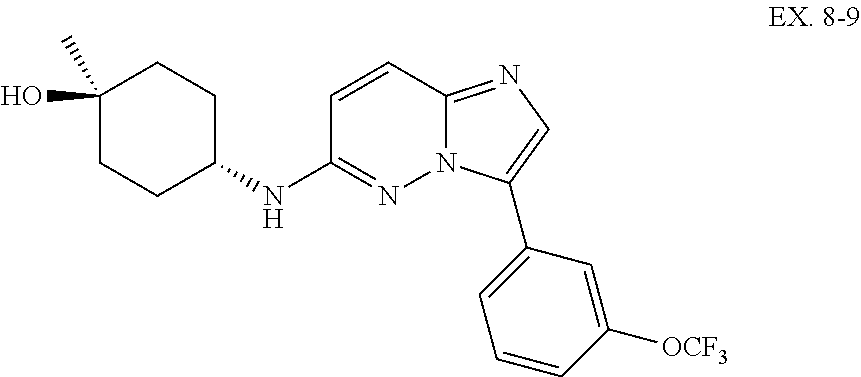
C1=CC2=NC=C(C3=CC=CC([OCF3])=C3)N2N=C1NC1CCC(O)(C)CC1
